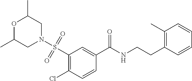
O1C(C)CN(S(C2=C(Cl)C=CC(C(NCCC3=C(C)C=CC=C3)=O)=C2)(=O)=O)CC1C
